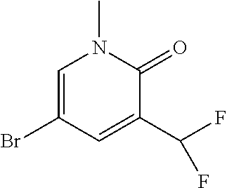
C1=C(Br)C=C(C(F)F)C(=O)N1C
